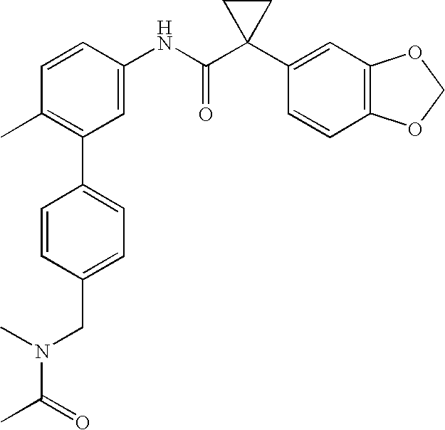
C1=C(NC(C2(C3=CC4=C(C=C3)OCO4)CC2)=O)C=CC(C)=C1C1=CC=C(CN(C(C)=O)C)C=C1
